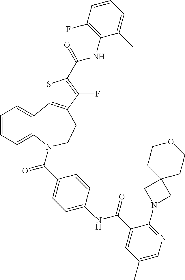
C1=CC=C2C(=C1)C1=C(CCN2C(C2=CC=C(NC(C3=CC(C)=CN=C3N3CC4(C3)CCOCC4)=O)C=C2)=O)C(F)=C(C(=O)NC2=C(F)C=CC=C2C)S1
